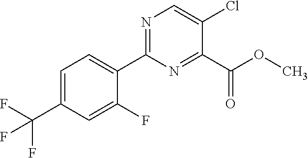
FC(F)(C1=CC=C(C2=NC=C(Cl)C(C(OC)=O)=N2)C(F)=C1)F
